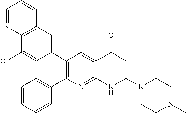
C12=C(C=C(C3=C(C4=CC=CC=C4)N=C4C(=C3)C(=O)C=C(N3CCN(C)CC3)N4)C=C1Cl)C=CC=N2
